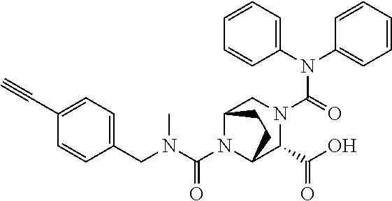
N(C(=O)N1CC2N(C(N(CC3=CC=C(C#C)C=C3)C)=O)C(C1C(O)=O)CC2)(C1=CC=CC=C1)C1=CC=CC=C1
